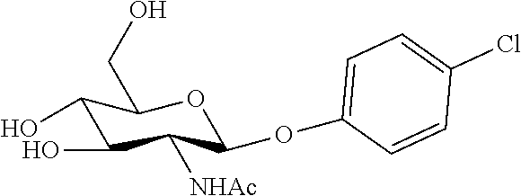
C1(O)C(O)C([NHAc])C(OC2=CC=C(Cl)C=C2)OC1CO
